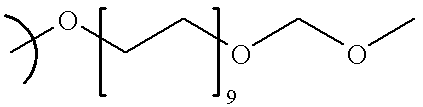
COCCOCOC
